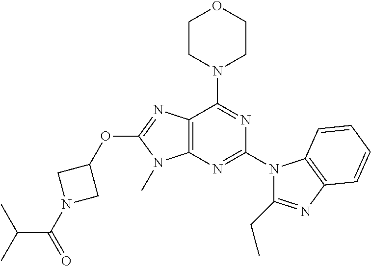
C12=C(N=C(N3C(CC)=NC4=C3C=CC=C4)N=C1N1CCOCC1)N(C)C(OC1CN(C(C(C)C)=O)C1)=N2
